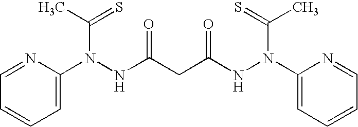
C1(N(NC(CC(NN(C2=CC=CC=N2)C(=S)C)=O)=O)C(C)=S)=CC=CC=N1
